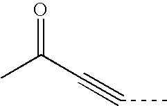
C(C#CC)(C)=O
